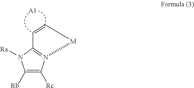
[A1].C1([Rb])=C([Rc])N2=C(N1[Ra])C=C[M]2
